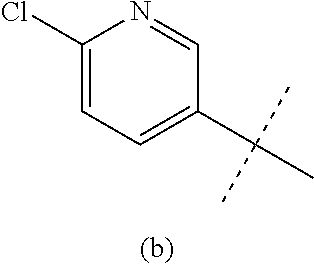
C1(Cl)=CC=C(C(C)(C)C)C=N1
